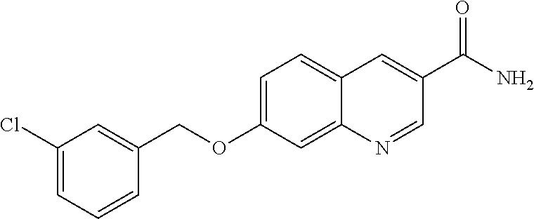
C1(Cl)=CC=CC(COC2=CC=C3C(=C2)N=CC(C(N)=O)=C3)=C1
